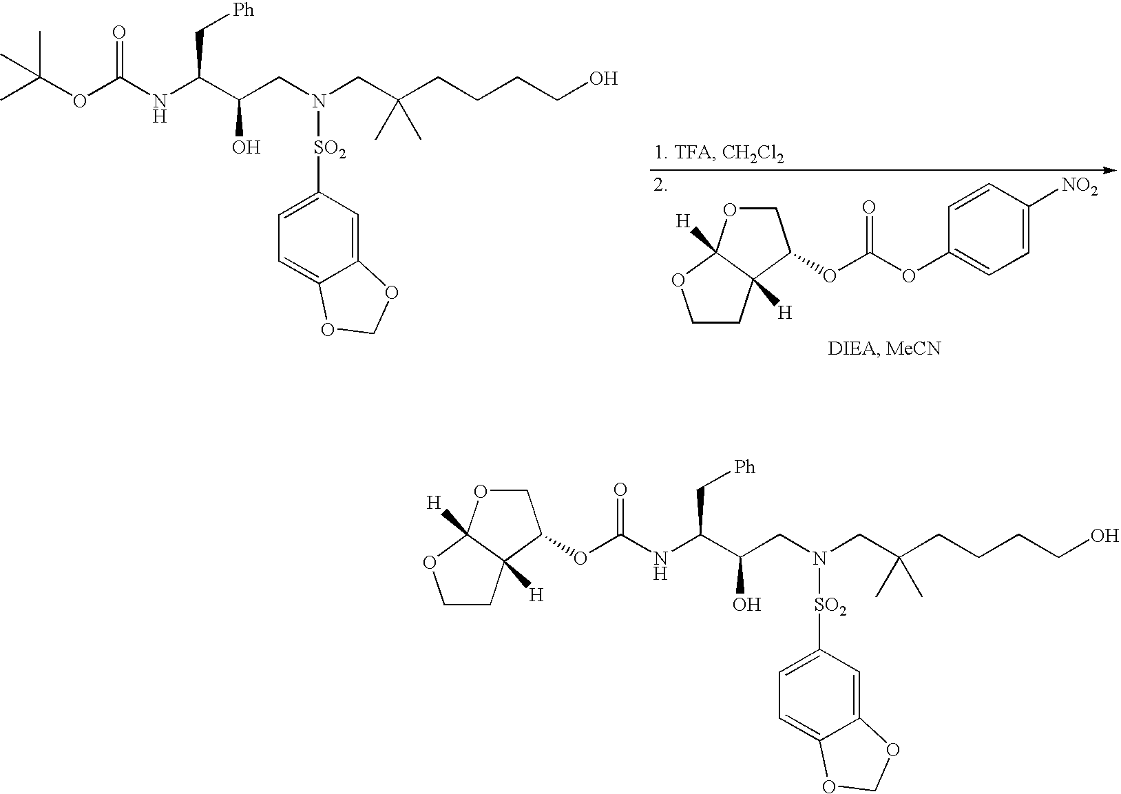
O(C(NC(C(CN(CC(CCCCO)(C)C)[SO2]C1=CC=C2C(=C1)OCO2)O)C[Ph])=O)C1COC2([H])C1([H])CCO2.O(C(NC(C(CN(CC(CCCCO)(C)C)[SO2]C1=CC=C2C(=C1)OCO2)O)C[Ph])=O)C(C)(C)C.O(C(OC1=CC=C([NO2])C=C1)=O)C1COC2([H])C1([H])CCO2
